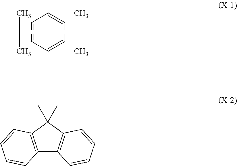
C1=CC=CC=C1.CC(C)(C)C.CC(C)(C)C.C12=C(C(C)(C)C3=C1C=CC=C3)C=CC=C2
